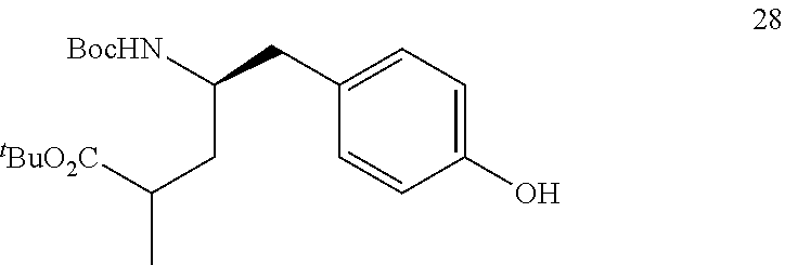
C1(CC(CC(C)[tBuO2C])[BocHN])=CC=C(O)C=C1
